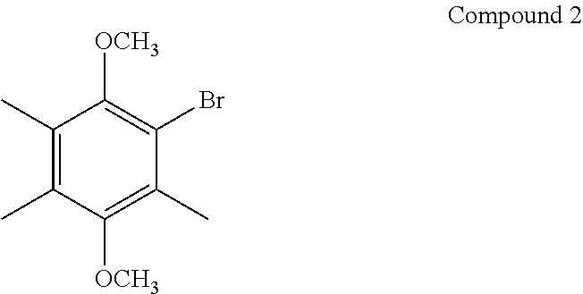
C1(C)=C(C)C([OCH3])=C(C)C(Br)=C1[OCH3]
